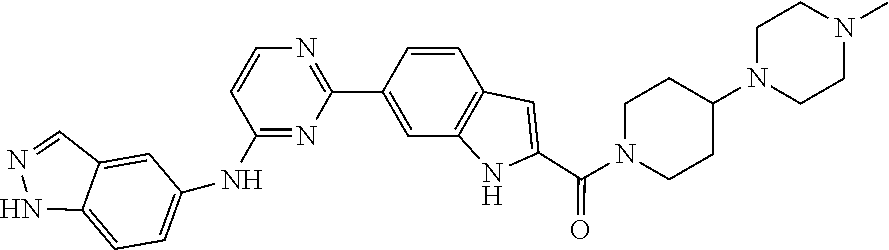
C1=NNC2=CC=C(NC3=NC(C4=CC5=C(C=C4)C=C(C(N4CCC(N6CCN(C)CC6)CC4)=O)N5)=NC=C3)C=C12
